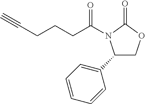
C(CCCC(N1C(C2=CC=CC=C2)COC1=O)=O)#C
